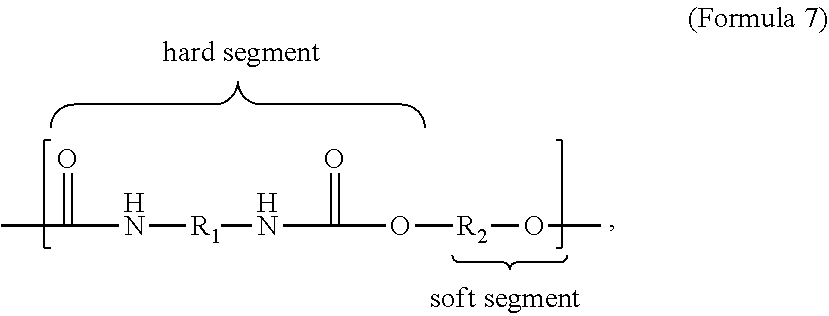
CC(=O)N[R1]NC(=O)O[R2]OC
